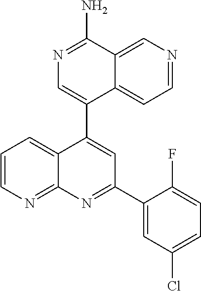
C1=C(C2=CC(C3=CC(Cl)=CC=C3F)=NC3=NC=CC=C23)C2=CC=NC=C2C(N)=N1
